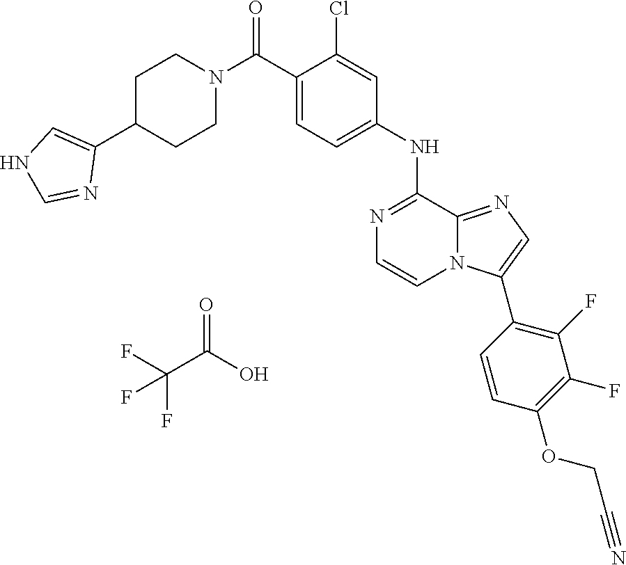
N1(C(C2=CC=C(NC3=NC=CN4C3=NC=C4C3=C(F)C(F)=C(OCC#N)C=C3)C=C2Cl)=O)CCC(C2=CNC=N2)CC1.O=C(O)C(F)(F)F
